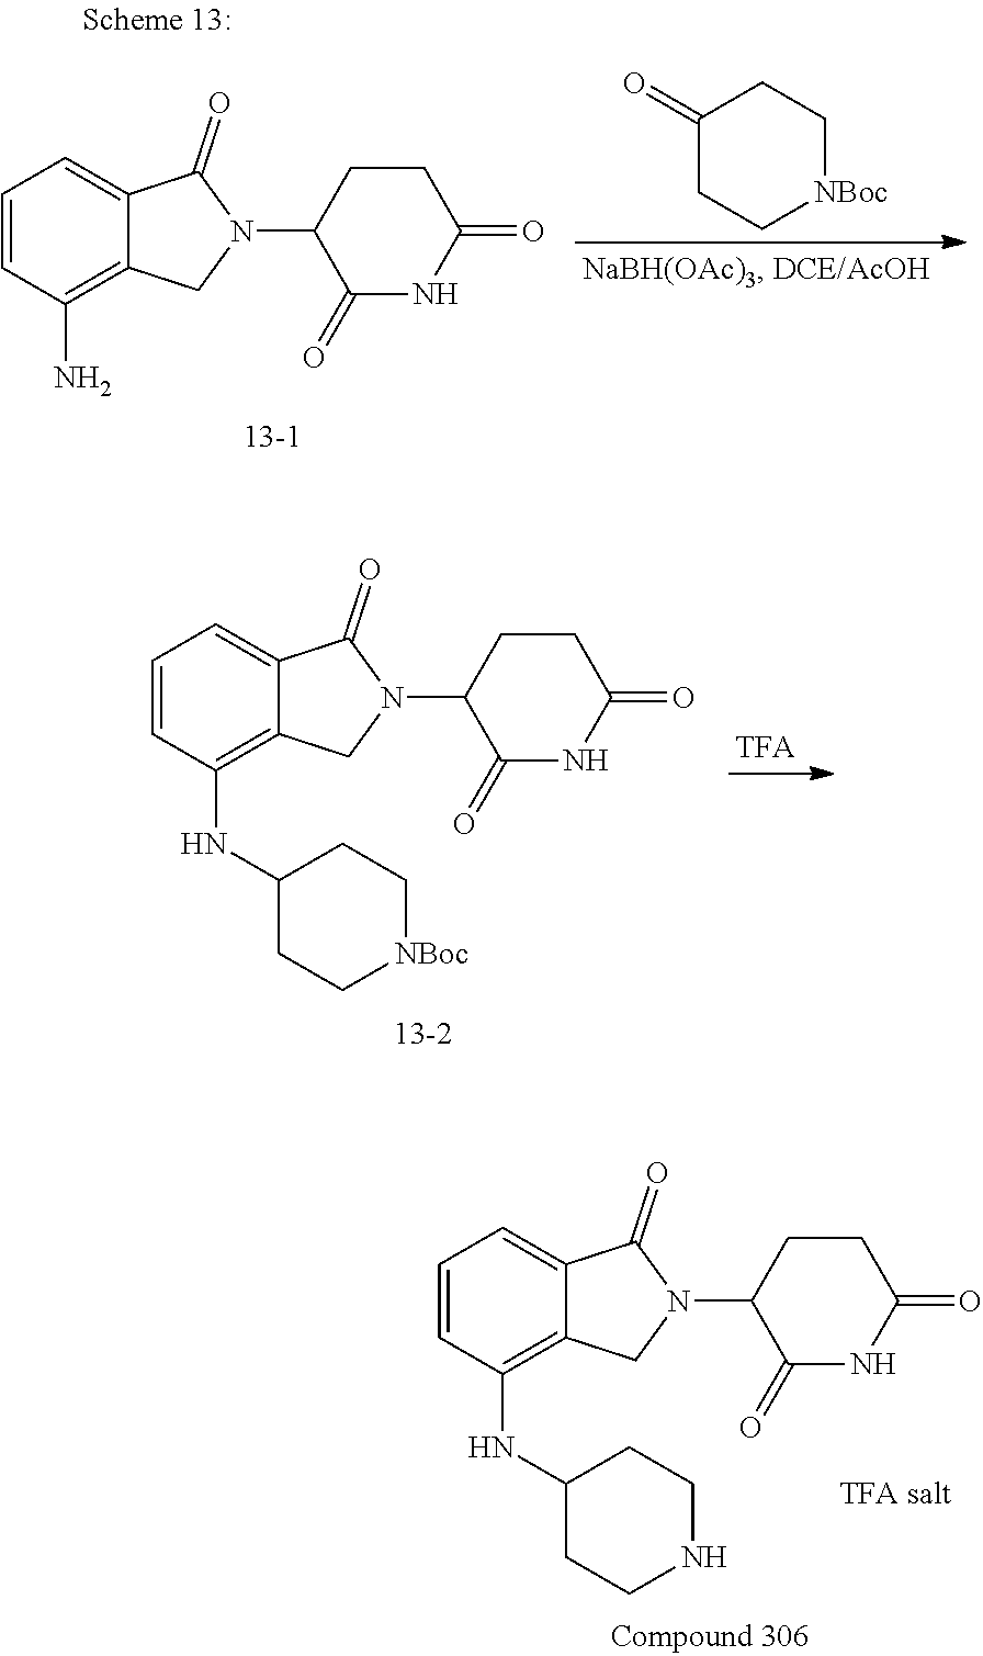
C1(=O)CC[NBoc]CC1.C1=CC(N)=C2C(=C1)C(=O)N(C1C(=O)NC(=O)CC1)C2.C1=CC(NC2CCNCC2)=C2C(=C1)C(=O)N(C1C(=O)NC(=O)CC1)C2.C1=CC(NC2CC[NBoc]CC2)=C2C(=C1)C(=O)N(C1C(=O)NC(=O)CC1)C2
